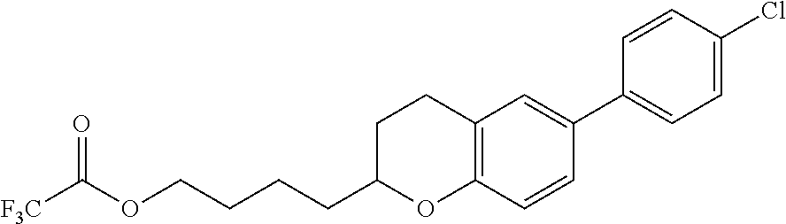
O(CCCCC1OC2=C(CC1)C=C(C1=CC=C(Cl)C=C1)C=C2)C(=O)[F3C]
